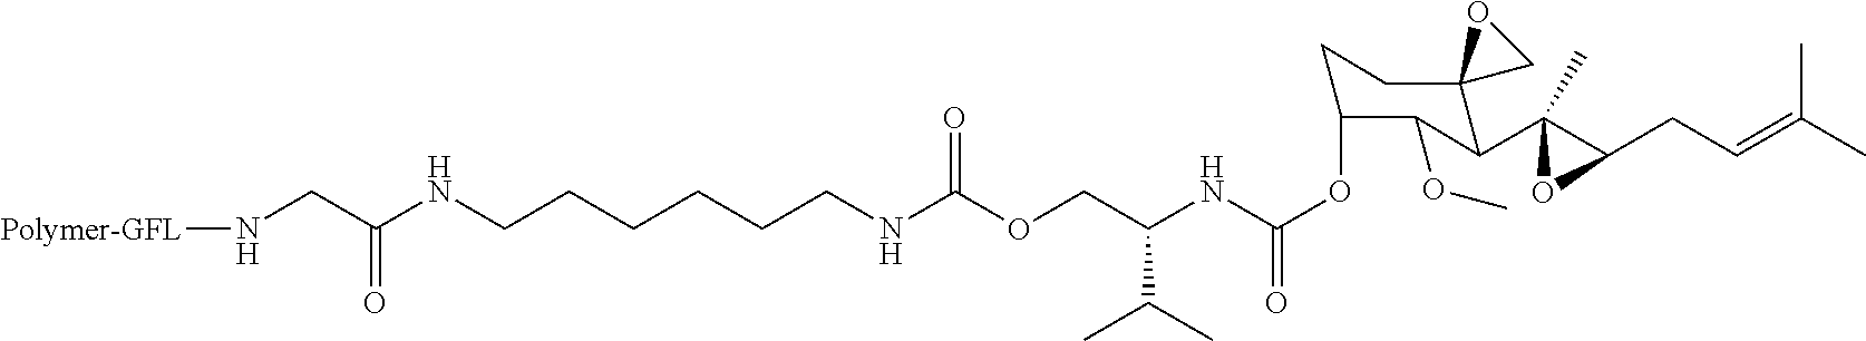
O(CC(NC(OC1CCC2(C(C3(C)C(CC=C(C)C)O3)C1OC)CO2)=O)C(C)C)C(NCCCCCCNC(CN[Polymer-GFL])=O)=O
